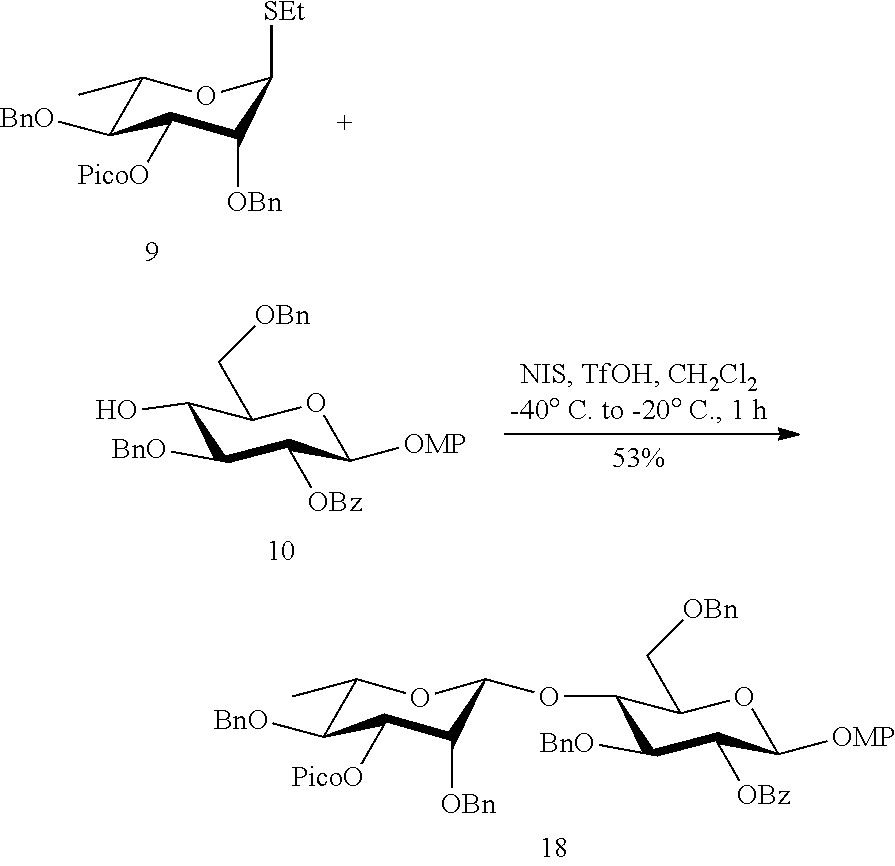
C1(OC2C([OBn])C([PicoO])C([BnO])C(C)O2)C([BnO])C([OBz])C([OMP])OC1C[OBn].C1(C)C([BnO])C([PicoO])C([OBn])C([SEt])O1.C1(O)C([BnO])C([OBz])C([OMP])OC1C[OBn]
